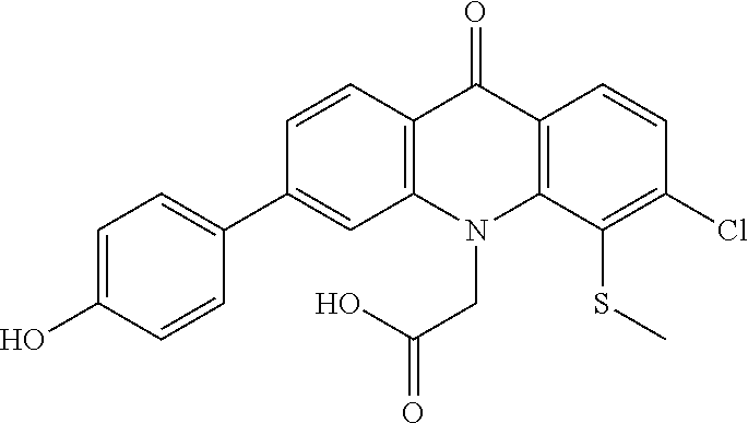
C12=C(N(CC(=O)O)C3=C(C1=O)C=CC(Cl)=C3SC)C=C(C1=CC=C(O)C=C1)C=C2
